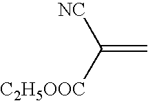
[NC]C([C2H5OOC])=C
